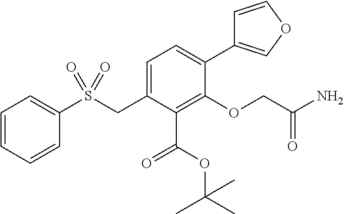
C1=C(CS(C2=CC=CC=C2)(=O)=O)C(C(=O)OC(C)(C)C)=C(OCC(N)=O)C(C2=COC=C2)=C1
